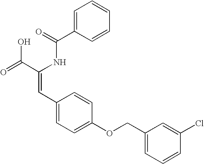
C1=C(C(=O)NC(C(=O)O)=CC2=CC=C(OCC3=CC=CC(Cl)=C3)C=C2)C=CC=C1
